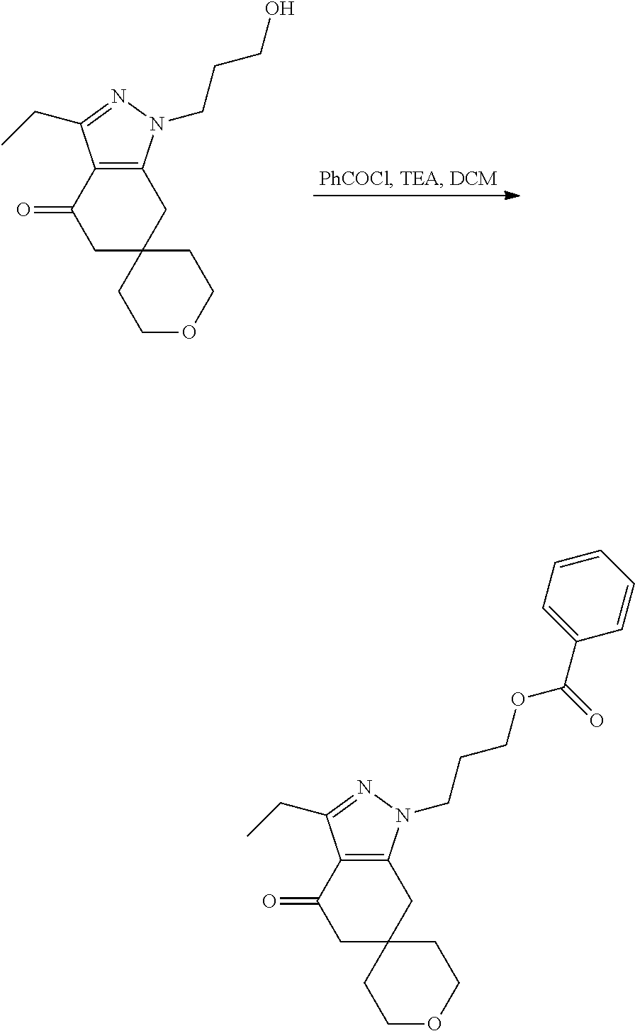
C1OCCC2(C1)CC1=C(C(=O)C2)C(CC)=NN1CCCO.C1OCCC2(C1)CC1=C(C(=O)C2)C(CC)=NN1CCCOC(C1=CC=CC=C1)=O
